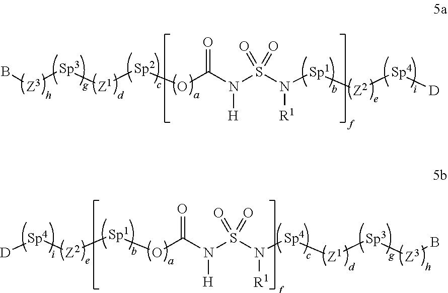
[Z3]([Sp3][Z1][Sp2]OC(N(S(N([Sp1][Z2][Sp4][D])[R1])(=O)=O)[H])=O)B.[Sp4]([Z2][Sp1]OC(N(S(N([Sp4][Z1][Sp3][Z3]B)[R1])(=O)=O)[H])=O)[D]
